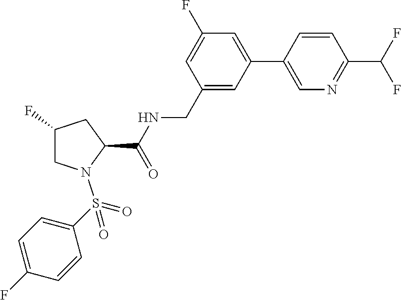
C1=C(C2=CN=C(C(F)F)C=C2)C=C(CNC(=O)C2N(S(=O)(=O)C3=CC=C(F)C=C3)CC(F)C2)C=C1F
